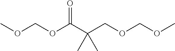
COCOC(C(COCOC)(C)C)=O
